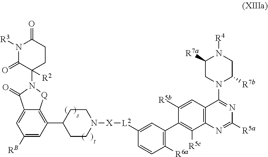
[X]([L2]C1=CC(C2=C([R5c])C3=C(C=C2[R5b])C(N2C([R7b])CN([R4])C([R7a])C2)=NC([R5a])=N3)=C([R6a])C=C1)N1CCC(C2=C3C(=CC([RB])=C2)C(=O)N(C2([R2])C(=O)N([R3])C(=O)CC2)[Q]3)CC1
